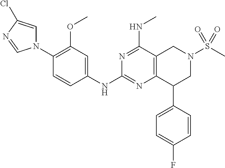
C1(N2C=C(Cl)N=C2)=C(OC)C=C(NC2=NC3=C(C(NC)=N2)CN(S(C)(=O)=O)CC3C2=CC=C(F)C=C2)C=C1
